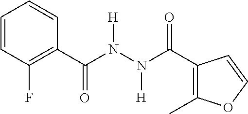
C1(C(N(N(C(C2=C(C)OC=C2)=O)[H])[H])=O)=C(F)C=CC=C1
